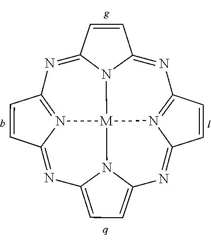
N1=C2N3C(=NC4=N5C(=NC6=CC=C7N=C8N(=C1C=C8)[M]53N76)C=C4)C=C2
